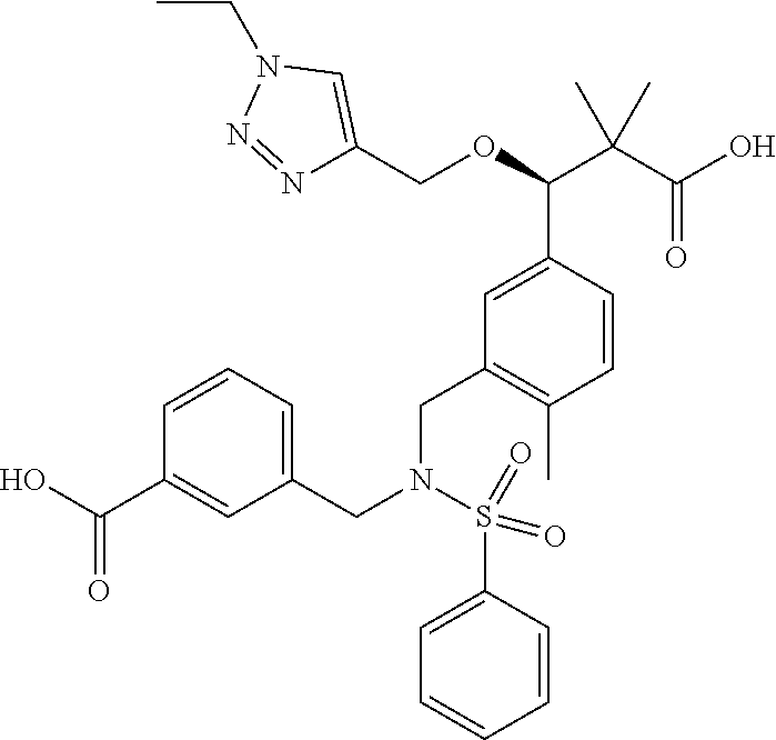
N1=NN(CC)C=C1COC(C(C(=O)O)(C)C)C1=CC(CN(S(C2=CC=CC=C2)(=O)=O)CC2=CC=CC(C(=O)O)=C2)=C(C)C=C1
